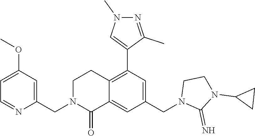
C1CN(CC2=CC(C3=CN(C)N=C3C)=C3C(=C2)C(=O)N(CC2=CC(OC)=CC=N2)CC3)C(=N)N1C1CC1
